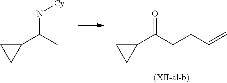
O=C(C1CC1)CCC=C.N(=C(C1CC1)C)[Cy]
